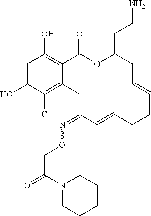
C1=C(O)C(Cl)=C2C(=C1O)C(=O)OC(CCN)CC=CCCC=CC(=NOCC(=O)N1CCCCC1)C2
